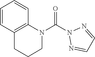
O=C(N1N=CC=N1)N1C2=C(CCC1)C=CC=C2
